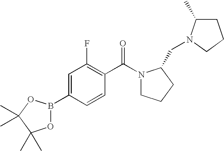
C1=C(B2OC(C)(C)C(C)(C)O2)C=CC(C(N2CCCC2CN2C(C)CCC2)=O)=C1F
